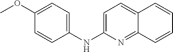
C1(OC)=CC=C(NC2=CC=C3C(=N2)C=CC=C3)C=C1
